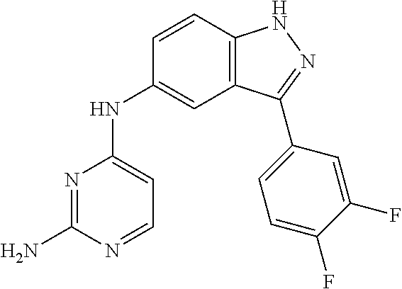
N1=C(N)N=CC=C1NC1=CC2=C(C=C1)NN=C2C1=CC=C(F)C(F)=C1
